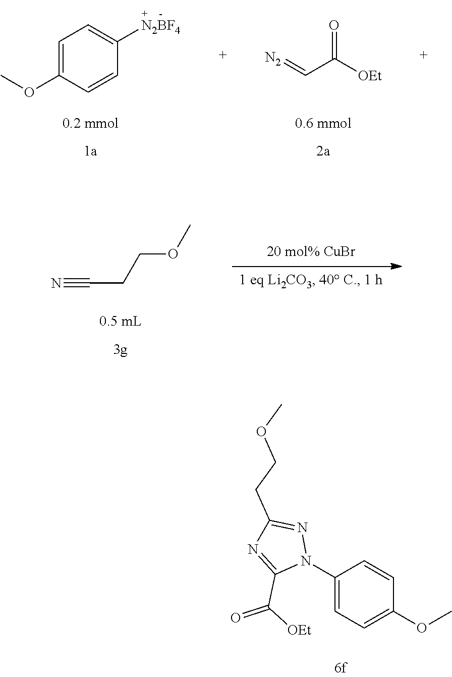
[N2]=CC([OEt])=O.C1=C(OC)C=CC([N2BF4])=C1.N#CCCOC.C1(N2N=C(CCOC)N=C2C([OEt])=O)=CC=C(OC)C=C1
